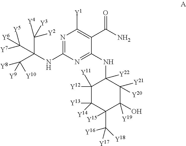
N1=C(NC(C([Y8])([Y9])[Y10])(C([Y4])([Y2])[Y3])C([Y6])([Y5])[Y7])N=C(NC2([Y22])C([Y12])([Y11])C([Y14])([Y13])C(C([Y16])([Y17])[Y18])([Y15])C(O)([Y19])C2([Y21])[Y20])C(C(N)=O)=C1[Y1]
